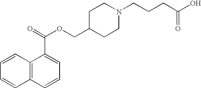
C12=C(C=CC=C1)C(C(=O)OCC1CCN(CCCC(O)=O)CC1)=CC=C2
